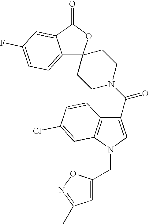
C12=CC=C(F)C=C1C(=O)OC21CCN(C(C2=CN(CC3=CC(C)=NO3)C3=C2C=CC(Cl)=C3)=O)CC1
